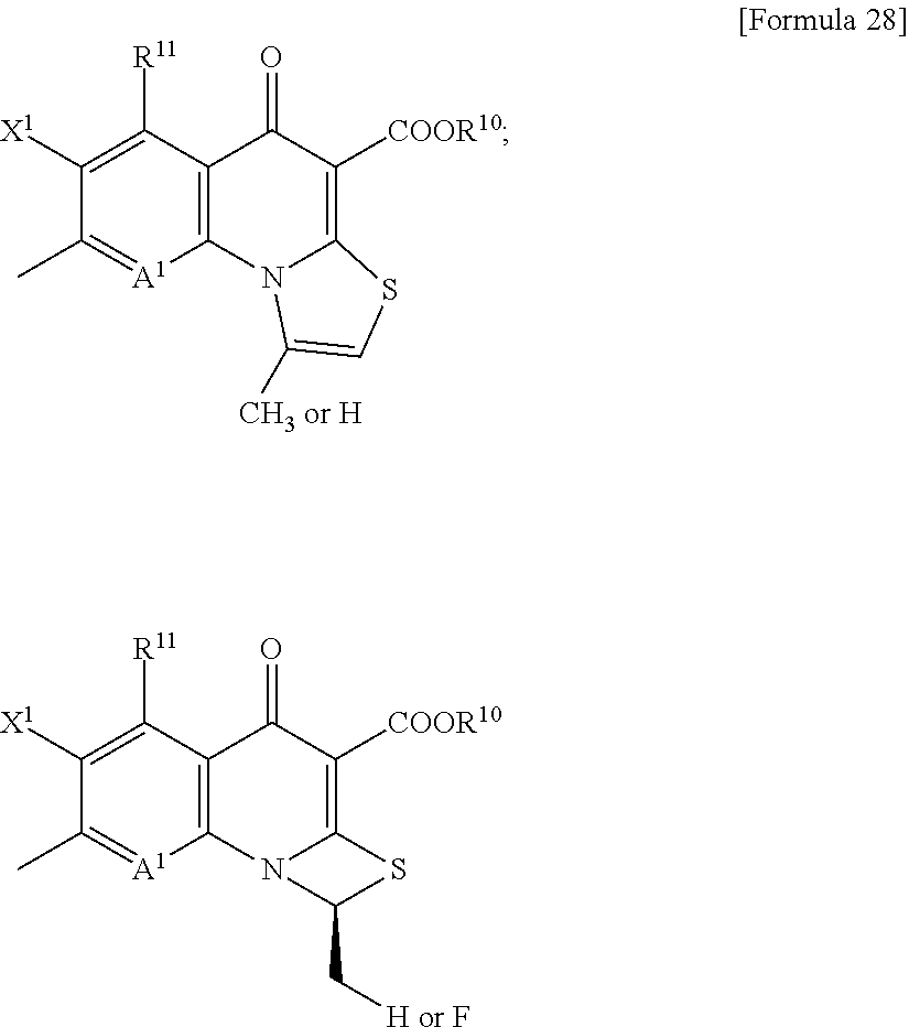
C1([X1])=C([R11])C2=C([A1]=C1C)N1C(=C([COOR10])C2=O)SC=C1[CH3 or H].C1([X1])=C([R11])C2=C([A1]=C1C)N1C(=C([COOR10])C2=O)SC1C[H or F]
